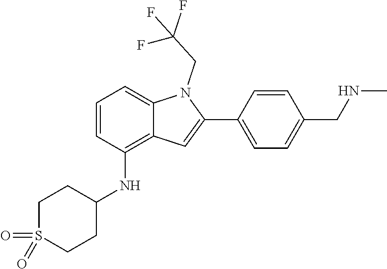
O=S1(=O)CCC(NC2=C3C(=CC=C2)N(CC(F)(F)F)C(C2=CC=C(CNC)C=C2)=C3)CC1
